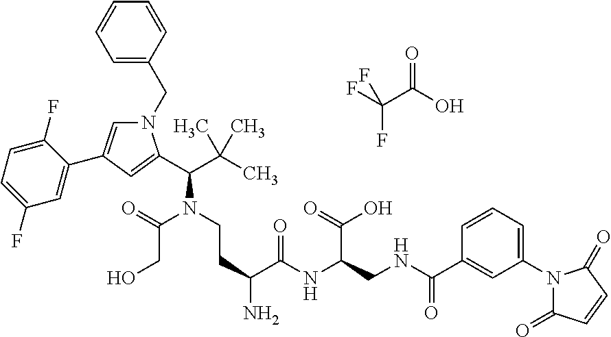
FC(C(O)=O)(F)F.N1(CC2=CC=CC=C2)C=C(C2=CC(F)=CC=C2F)C=C1C(C(C)(C)C)N(CCC(N)C(NC(CNC(C1=CC(N2C(=O)C=CC2=O)=CC=C1)=O)C(=O)O)=O)C(=O)CO
